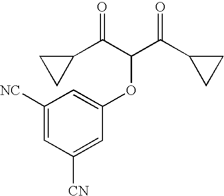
O=C(C(C(C1CC1)=O)OC1=CC([NC])=CC([CN])=C1)C1CC1
